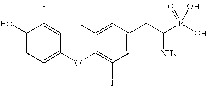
C1(O)=CC=C(OC2=C(I)C=C(CC(P(=O)(O)O)N)C=C2I)C=C1I
